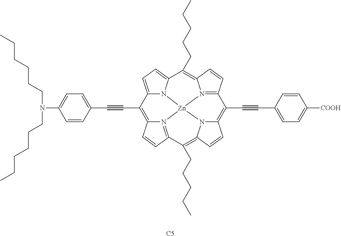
C12=CC=C3N1[Zn]14N5=C(C=CC5=C3CCCCC)C(C#CC3=CC=C([COOH])C=C3)=C3N1C(=C(CCCCC)C1=N4C(=C2C#CC2=CC=C(N(CCCCCC)CCCCCC)C=C2)C=C1)C=C3.[C5]
